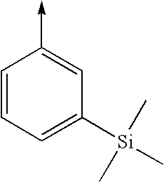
C1=CC=C([Si](C)(C)C)C=C1->C
